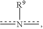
cn(c)[R9]
